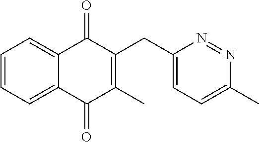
C1=CC=C2C(=C1)C(=O)C(CC1=CC=C(C)N=N1)=C(C)C2=O
